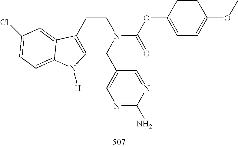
C12=C(CCN(C(OC3=CC=C(OC)C=C3)=O)C1C1=CN=C(N)N=C1)C1=CC(Cl)=CC=C1N2[H]
